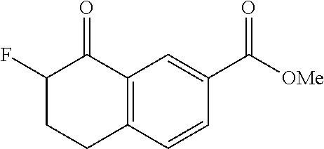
C1(F)CCC2=C(C1=O)C=C(C([OMe])=O)C=C2
